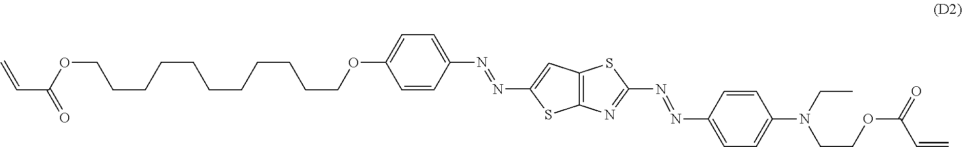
C1(OCCCCCCCCCCCOC(C=C)=O)=CC=C(N=NC2=CC3=C(S2)N=C(N=NC2=CC=C(N(CC)CCOC(C=C)=O)C=C2)S3)C=C1
